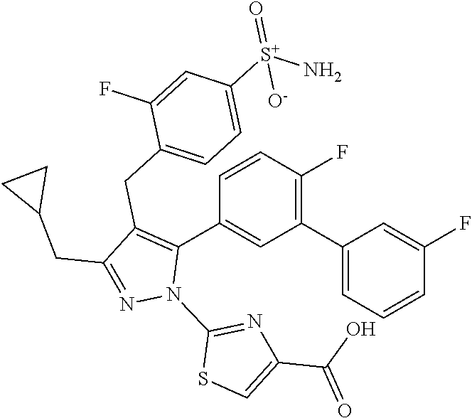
C1(C2=CC=CC(F)=C2)=C(F)C=CC(C2=C(CC3=CC=C([S+](N)(=O)[O-])C=C3F)C(CC3CC3)=NN2C2=NC(C(=O)O)=CS2)=C1
